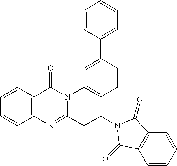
C12=C(C=CC=C1)C(=O)N(C1=CC=CC(C3=CC=CC=C3)=C1)C(CCN1C(=O)C3=C(C=CC=C3)C1=O)=N2
